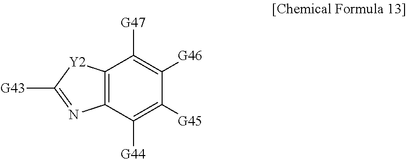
C12=C(C([G44])=C([G45])C([G46])=C1[G47])N=C([G43])[Y2]2
